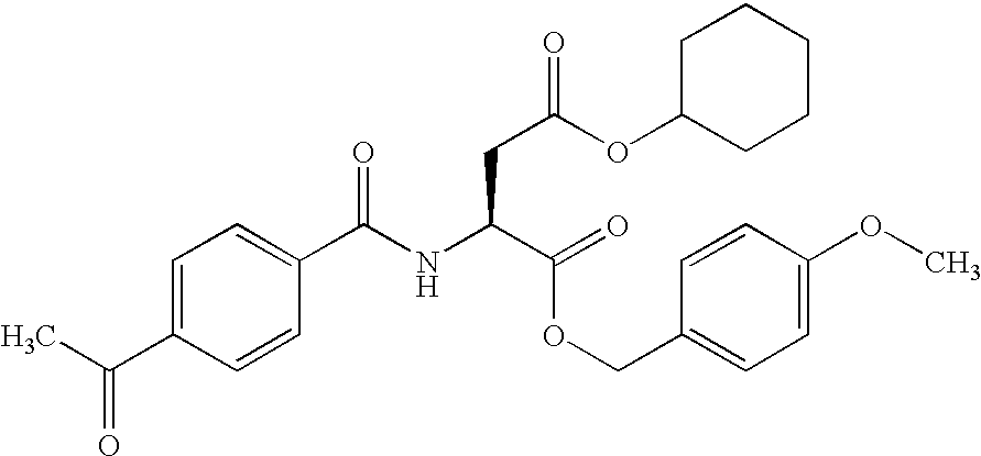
C1=C(C(NC(C(=O)OCC2=CC=C(OC)C=C2)CC(OC2CCCCC2)=O)=O)C=CC(C(C)=O)=C1
